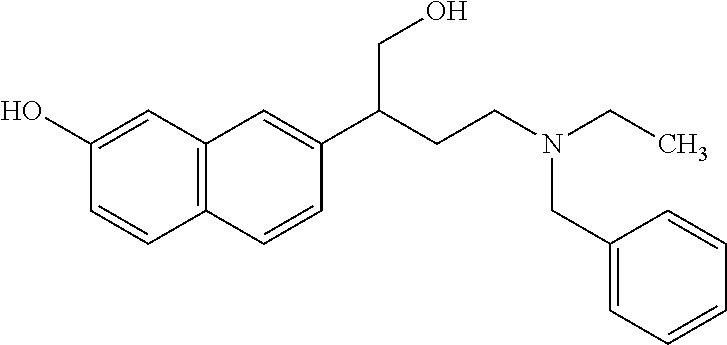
C12=C(C=C(O)C=C1)C=C(C(CCN(CC)CC1=CC=CC=C1)CO)C=C2
